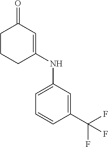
C1CCC(NC2=CC=CC(C(F)(F)F)=C2)=CC1=O
